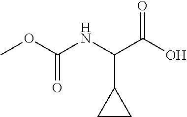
COC(NC(C(O)=O)C1CC1)=O
